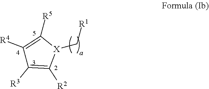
[X]1(C[R1])C([R5])=C([R4])C([R3])=C1[R2]
